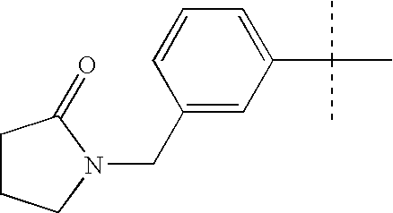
C1=C(C(C)(C)C)C=C(CN2CCCC2=O)C=C1
